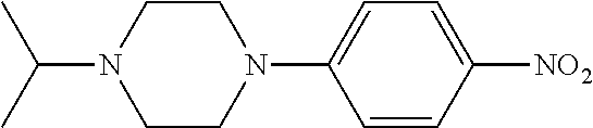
C1=CC([NO2])=CC=C1N1CCN(C(C)C)CC1
